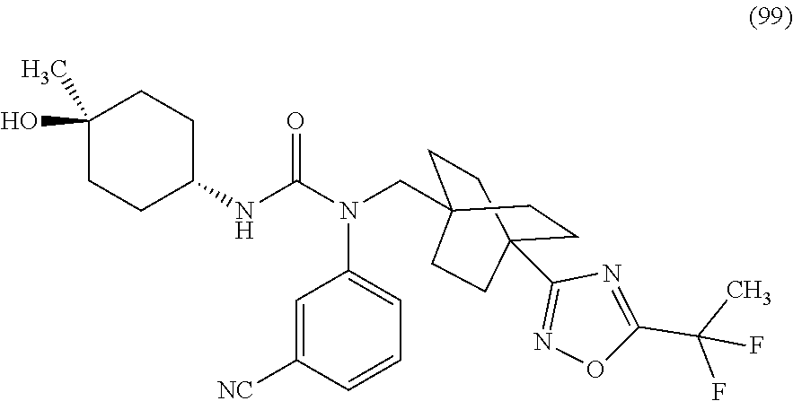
C1=C([NC])C=CC=C1N(C(NC1CCC(O)(C)CC1)=O)CC12CCC(C3=NOC(C(C)(F)F)=N3)(CC1)CC2
